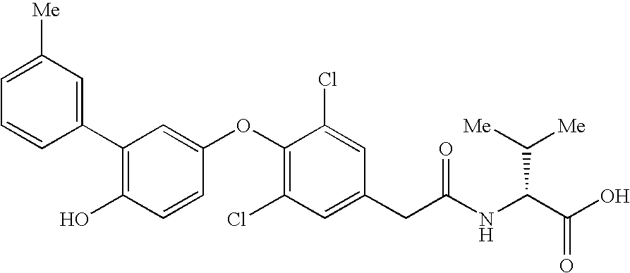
C1(C2=CC([Me])=CC=C2)=C(O)C=CC(OC2=C(Cl)C=C(CC(NC(C(O)=O)C([Me])[Me])=O)C=C2Cl)=C1
